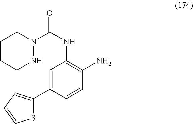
S1C(C2=CC(NC(=O)N3CCCCN3)=C(N)C=C2)=CC=C1
